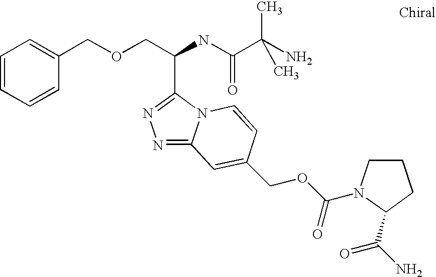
C(C(NC(C(C)(N)C)=O)C1=NN=C2N1C=CC(COC(=O)N1CCCC1C(N)=O)=C2)OCC1=CC=CC=C1
